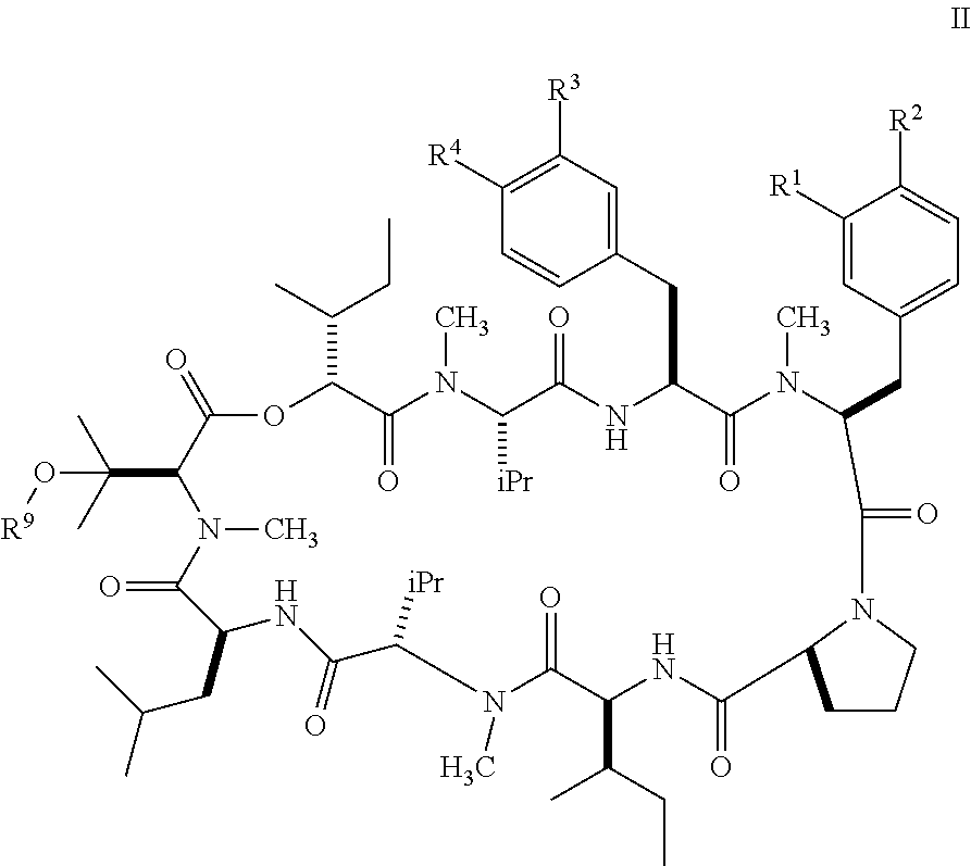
O1C(C(C)CC)C(=O)N(C)C([iPr])C(=O)NC(CC2=CC([R3])=C([R4])C=C2)C(=O)N(C)C(CC2=CC=C([R2])C([R1])=C2)C(=O)N2CCCC2C(=O)NC(C(CC)C)C(=O)N(C)C([iPr])C(=O)NC(CC(C)C)C(=O)N(C)C(C(C)(C)O[R9])C1=O
